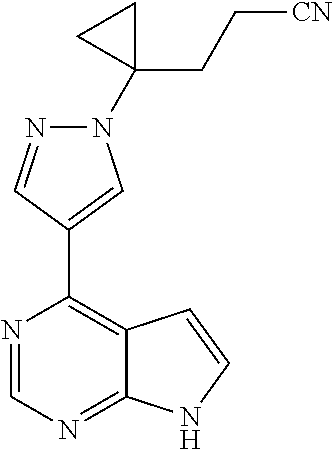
C1=NC(C2=CN(C3(CC[CN])CC3)N=C2)=C2C(=N1)NC=C2
